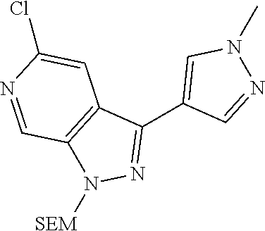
C1(C2=CN(C)N=C2)=NN([SEM])C2=C1C=C(Cl)N=C2
